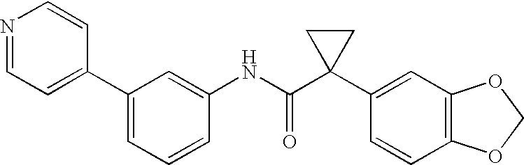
C1(C2=CC=NC=C2)=CC=CC(NC(C2(C3=CC4=C(C=C3)OCO4)CC2)=O)=C1
